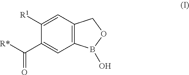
C1([R1])=CC2=C(C=C1C(=O)[R*])B(O)OC2
